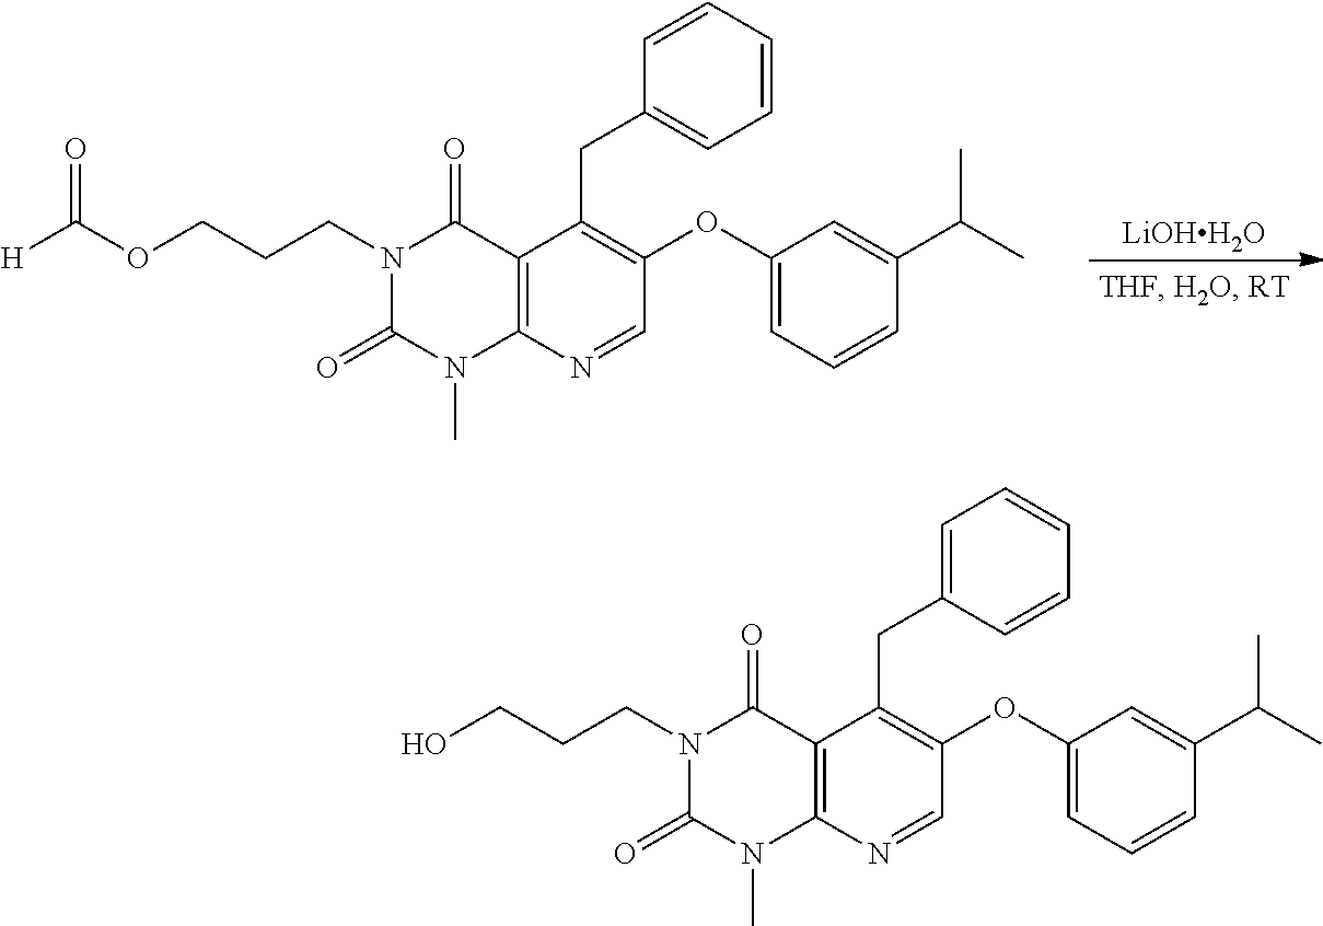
C12=C(N=CC(OC3=CC=CC(C(C)C)=C3)=C1CC1=CC=CC=C1)N(C)C(=O)N(CCCOC([H])=O)C2=O.[LiOHH2O].C12=C(N=CC(OC3=CC=CC(C(C)C)=C3)=C1CC1=CC=CC=C1)N(C)C(=O)N(CCCO)C2=O
